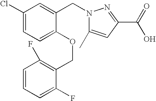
C1(Cl)=CC=C(OCC2=C(F)C=CC=C2F)C(CN2C(C)=CC(C(=O)O)=N2)=C1
